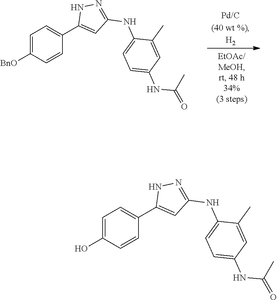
C1=C([BnO])C=CC(C2=CC(NC3=CC=C(NC(C)=O)C=C3C)=NN2)=C1.C1=C(O)C=CC(C2=CC(NC3=CC=C(NC(C)=O)C=C3C)=NN2)=C1
